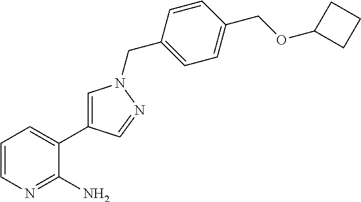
C1=CN=C(N)C(C2=CN(CC3=CC=C(COC4CCC4)C=C3)N=C2)=C1
